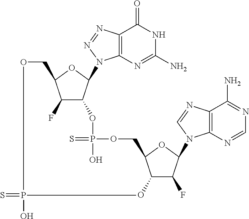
S=PO.C12=C(N=C(N)NC1=O)N(C1C(OP(=S)(O)OCC3C(O)C(F)C(N4C5=C(C(N)=NC=N5)N=C4)O3)C(F)C(CO)O1)N=N2
